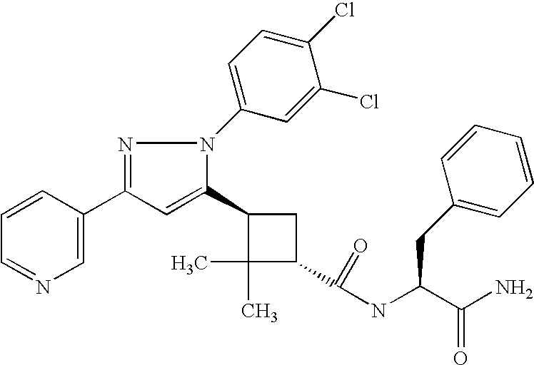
C1(C2=CC(C3=CN=CC=C3)=NN2C2=CC=C(Cl)C(Cl)=C2)C(C)(C)C(C(=O)NC(CC2=CC=CC=C2)C(N)=O)C1
